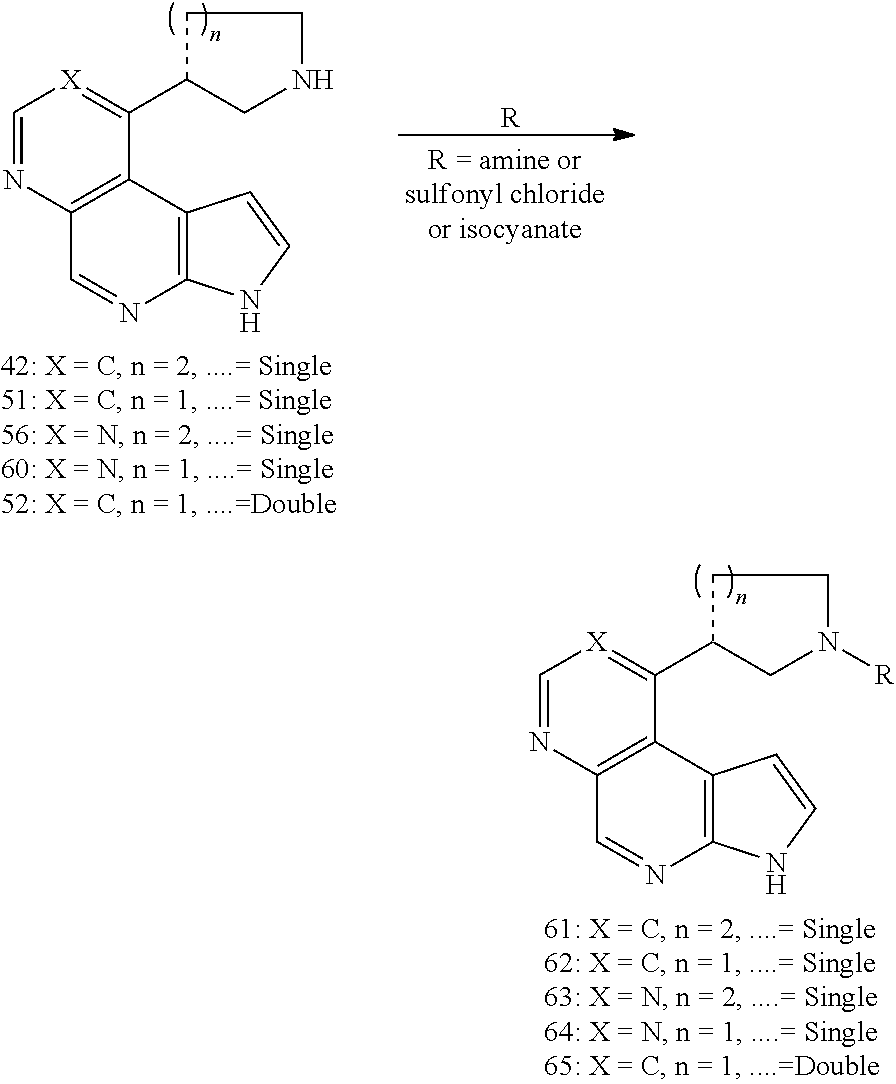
C1=NC2=C(C(C3CNCC3)=[X]1)C1=C(N=C2)NC=C1.[R].C1=NC2=C(C(C3CN([R])CC3)=[X]1)C1=C(N=C2)NC=C1
